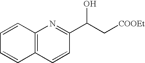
C12=C(C=CC(C(C[COOEt])O)=N1)C=CC=C2
